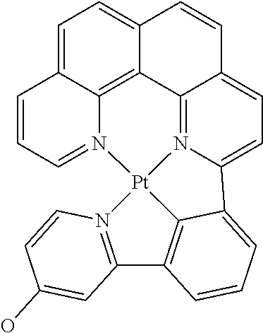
C1=C2C3=C4C(=C1)C=CC1=CC=C5N(=C41)[Pt]1(N3=CC=C2)C2=C(C3=N1C=CC(O)=C3)C=CC=C52
